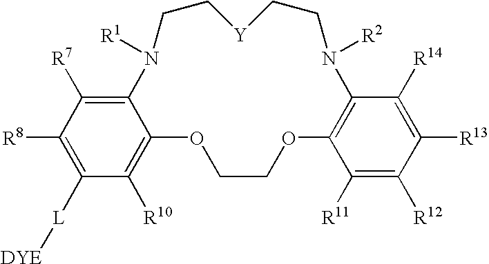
C1([R8])=C([L][DYE])C([R10])=C2C(=C1[R7])N([R1])CC[Y]CCN([R2])C1=C(OCCO2)C([R11])=C([R12])C([R13])=C1[R14]
